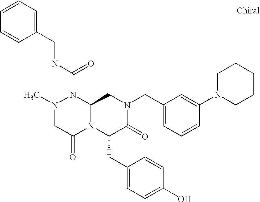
CN1CC(=O)N2C(N1C(NCC1=CC=CC=C1)=O)CN(CC1=CC=CC(N3CCCCC3)=C1)C(=O)C2CC1=CC=C(O)C=C1
